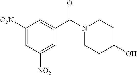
C1(C(N2CCC(O)CC2)=O)=CC([O2N])=CC([NO2])=C1
